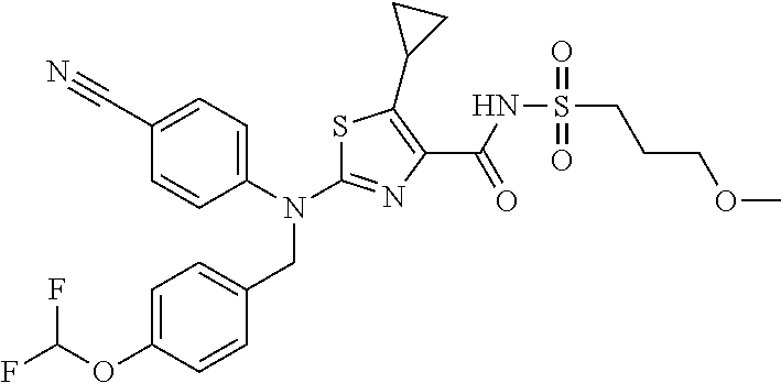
N(C1=NC(C(NS(CCCOC)(=O)=O)=O)=C(C2CC2)S1)(CC1=CC=C(OC(F)F)C=C1)C1=CC=C(C#N)C=C1
